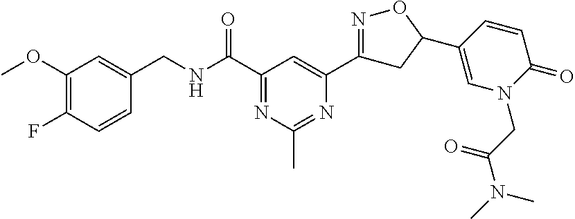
C1(OC)=C(F)C=CC(CNC(C2=NC(C)=NC(C3=NOC(C4=CN(CC(N(C)C)=O)C(=O)C=C4)C3)=C2)=O)=C1
